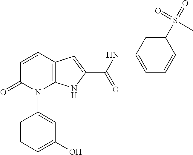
C12=C(C=CC(=O)N1C1=CC(O)=CC=C1)C=C(C(NC1=CC=CC(S(=O)(=O)C)=C1)=O)N2
